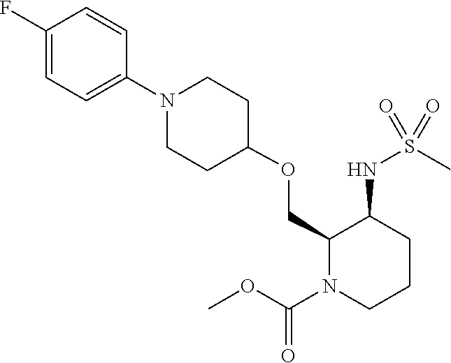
C1(OCC2C(NS(C)(=O)=O)CCCN2C(OC)=O)CCN(C2=CC=C(F)C=C2)CC1
